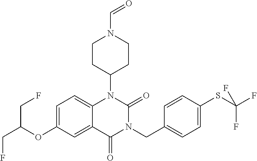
C12=CC=C(OC(CF)CF)C=C1C(=O)N(CC1=CC=C(SC(F)(F)F)C=C1)C(=O)N2C1CCN(C=O)CC1
